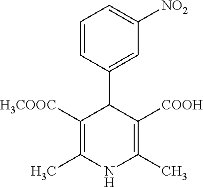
C1=CC(C2C([H3COOC])=C(C)NC(C)=C2[COOH])=CC([NO2])=C1
